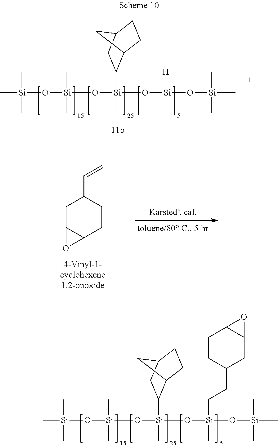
C[Si](C)(C)O[Si](C)(C)O[Si](C)(O[Si](O[Si](C)(C)C)(CCC1CC2C(CC1)O2)C)C1C2CCC(C1)C2.C[Si](C)(C)O[Si](C)(C)O[Si](C)(O[Si](O[Si](C)(C)C)([H])C)C1C2CCC(C1)C2.C1C2C(CCC1C=C)O2
